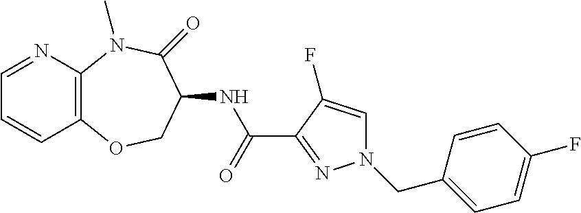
C1=NC2=C(C=C1)OCC(NC(C1=NN(CC3=CC=C(F)C=C3)C=C1F)=O)C(=O)N2C
